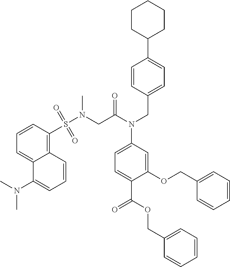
C1=CC(CN(C2=CC=C(C(OCC3=CC=CC=C3)=O)C(OCC3=CC=CC=C3)=C2)C(CN(S(C2=C3C(=CC=C2)C(N(C)C)=CC=C3)(=O)=O)C)=O)=CC=C1C1CCCCC1
